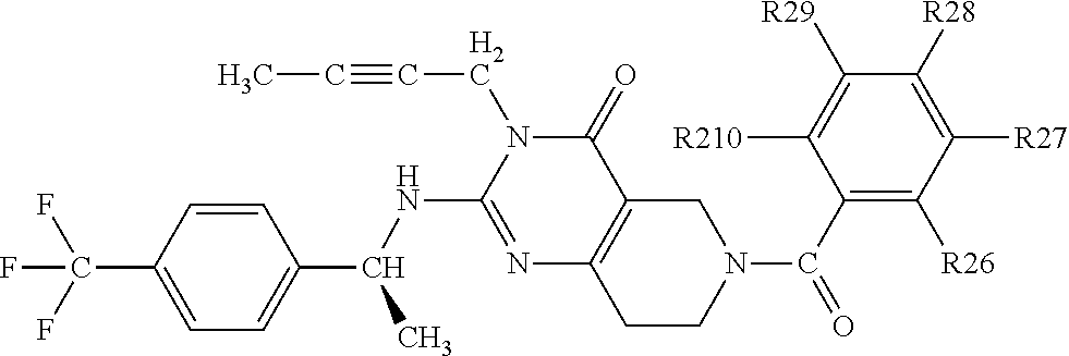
FC(F)(F)C1=CC=C(C(NC2=NC3=C(C(=O)N2CC#CC)CN(C(C2=C([R26])C([R27])=C([R28])C([R29])=C2[R210])=O)CC3)C)C=C1
